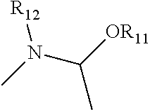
C(N(C)[R12])(C)[OR11]
